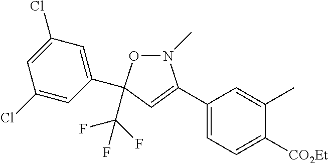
C1(Cl)=CC(C2(C(F)(F)F)ON(C)C(C3=CC=C([CO2Et])C(C)=C3)=C2)=CC(Cl)=C1
